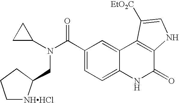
C1(C(N(C2CC2)CC2[NHHCl]CCC2)=O)=CC=C2C(=C1)C1=C(C(=O)N2)NC=C1[EtO2C]
